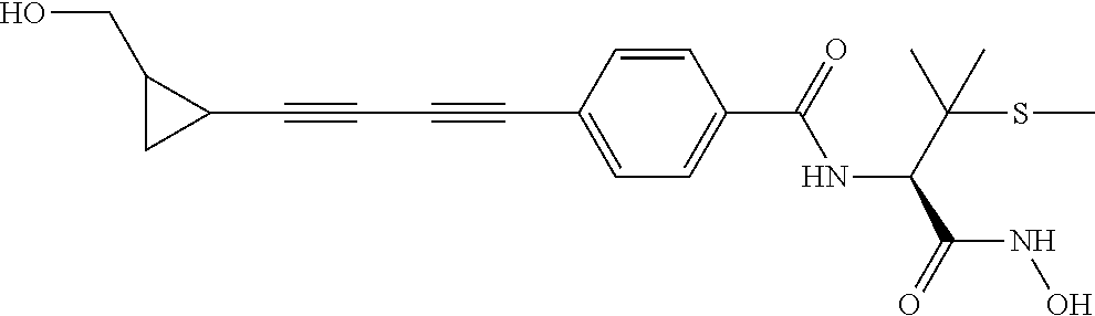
C1(C#CC#CC2=CC=C(C(=O)NC(C(SC)(C)C)C(=O)NO)C=C2)C(CO)C1
